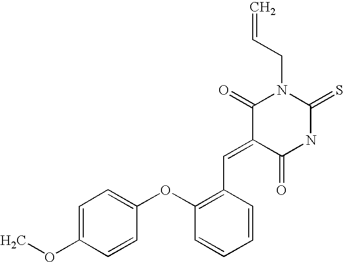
C=CCN1C(=O)C(=CC2=C(OC3=CC=C(OC)C=C3)C=CC=C2)C(=O)NC1=S
